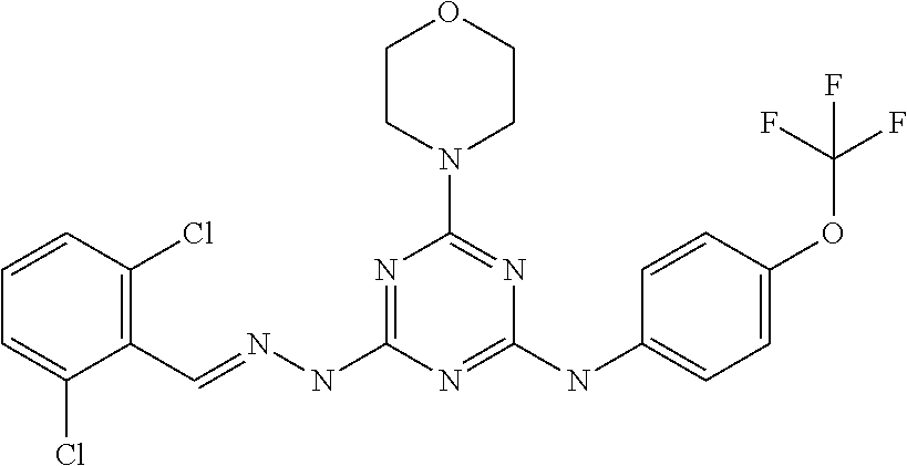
C1=C(Cl)C(C=NNC2=NC(N3CCOCC3)=NC(NC3=CC=C(OC(F)(F)F)C=C3)=N2)=C(Cl)C=C1
